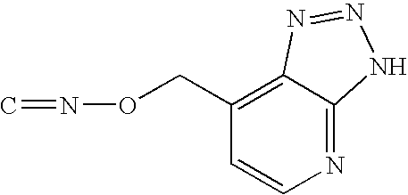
C1=CN=C2C(=C1CON=C)N=NN2
